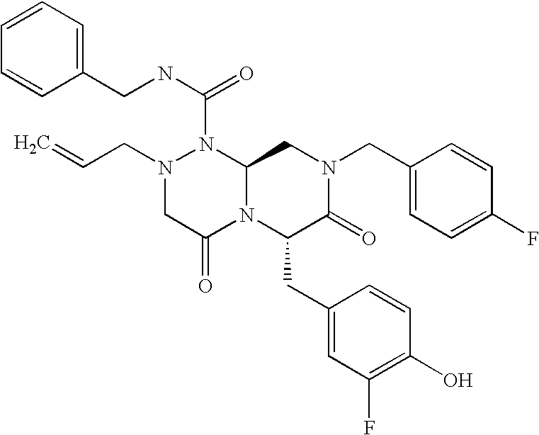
N1(C(NCC2=CC=CC=C2)=O)N(CC=C)CC(=O)N2C1CN(CC1=CC=C(F)C=C1)C(=O)C2CC1=CC(F)=C(O)C=C1
